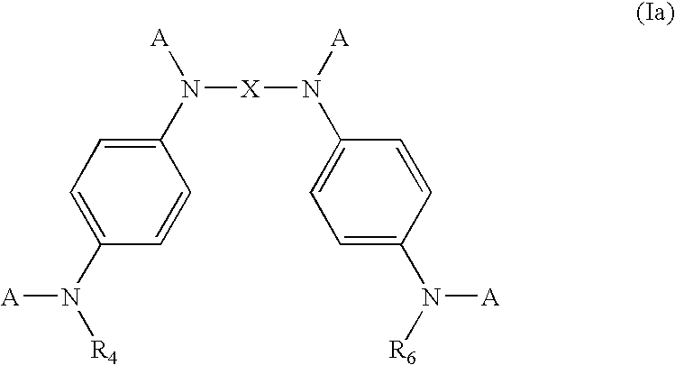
C1(N([R4])[A])=CC=C(N([A])[X]N([A])C2=CC=C(N([R6])[A])C=C2)C=C1
